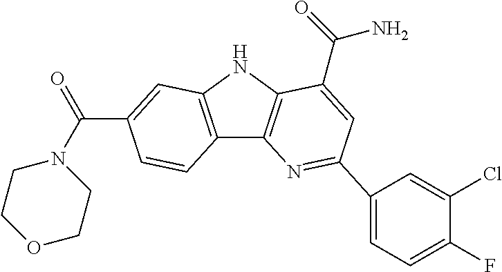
C12=C(NC3=C1N=C(C1=CC=C(F)C(Cl)=C1)C=C3C(=O)N)C=C(C(N1CCOCC1)=O)C=C2
